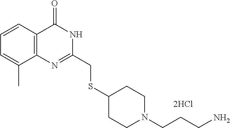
C1(CSC2CCN(CCCN)CC2)=NC2=C(C=CC=C2C)C(=O)N1
